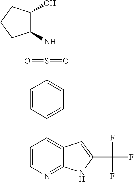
C1(NS(=O)(=O)C2=CC=C(C3=C4C(=NC=C3)NC(C(F)(F)F)=C4)C=C2)C(O)CCC1
